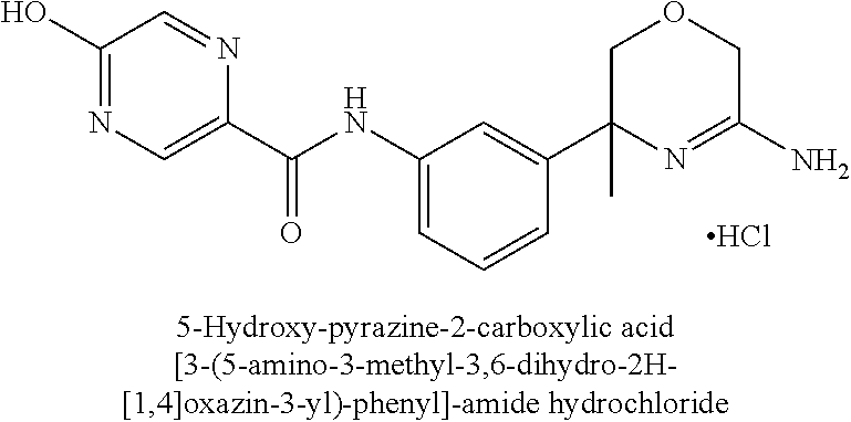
Cl.N(C1=CC=CC(C2(C)N=C(N)COC2)=C1)C(C1=CN=C(O)C=N1)=O
